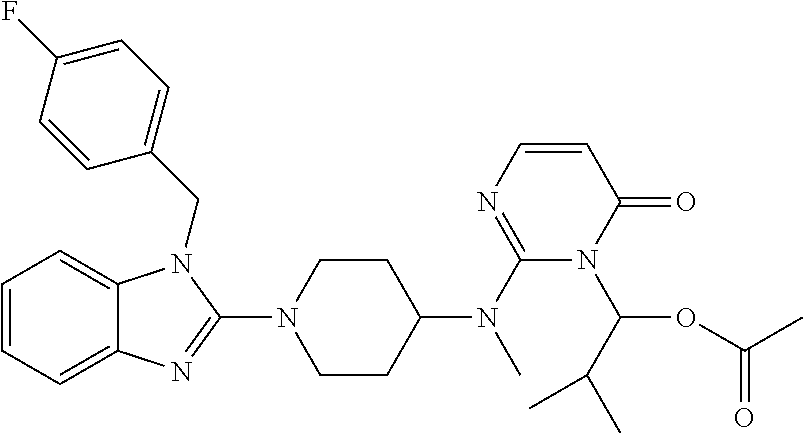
C1=CC=C2C(=C1)N(CC1=CC=C(F)C=C1)C(N1CCC(N(C3=NC=CC(=O)N3C(OC(C)=O)C(C)C)C)CC1)=N2
